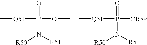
[Q51](P(N([R50])[R51])(=O)OC)C.[Q51](P(=O)([OR59])N([R50])[R51])C
